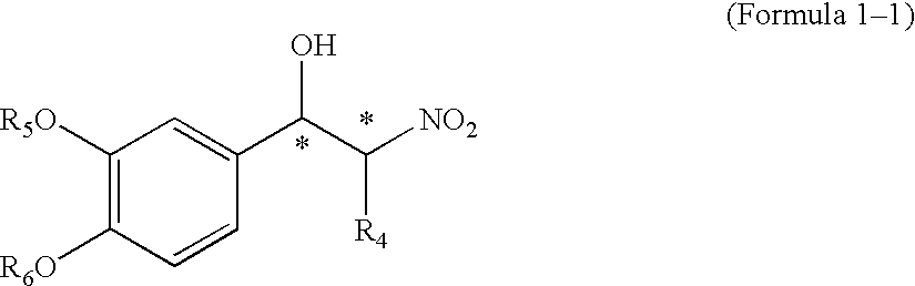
C1([R5O])=C([R6O])C=CC(C(O)C([R4])[NO2])=C1
